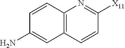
C12=C(C=CC([X11])=N1)C=C(N)C=C2
